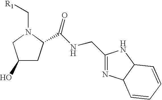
C1(O)CC(C(NCC2=NC3C(N2)C=CC=C3)=O)N(C[R1])C1
